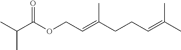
CC(=CCCC(=CCOC(C(C)C)=O)C)C
